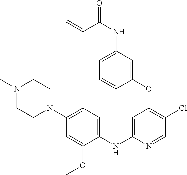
C1(OC2=C(Cl)C=NC(NC3=CC=C(N4CCN(C)CC4)C=C3OC)=C2)=CC(NC(=O)C=C)=CC=C1
